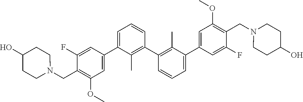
C1(C2=CC(OC)=C(CN3CCC(O)CC3)C(F)=C2)=CC=CC(C2=C(C)C(C3=CC(OC)=C(CN4CCC(O)CC4)C(F)=C3)=CC=C2)=C1C
